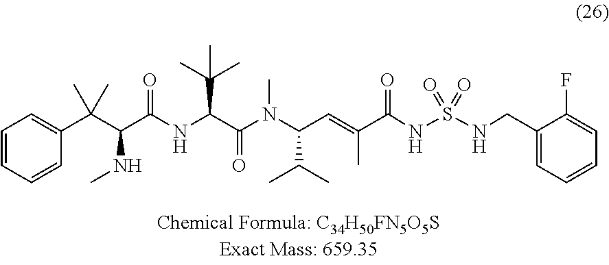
C1=CC=CC(C(C(C(NC(C(N(C(C=C(C(NS(NCC2=CC=CC=C2F)(=O)=O)=O)C)C(C)C)C)=O)C(C)(C)C)=O)NC)(C)C)=C1
